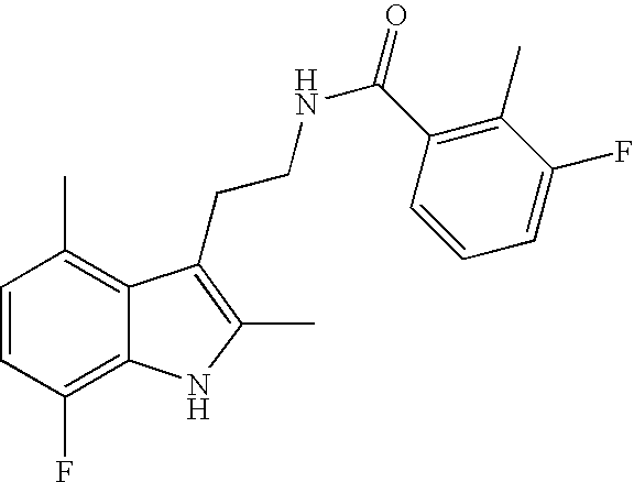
C1=CC(F)=C2C(=C1C)C(CCNC(=O)C1=C(C)C(F)=CC=C1)=C(C)N2
